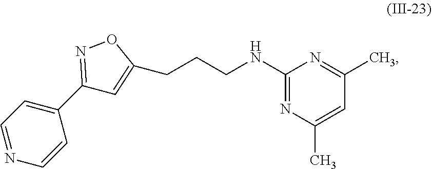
C1=CC(C2=NOC(CCCNC3=NC(C)=CC(C)=N3)=C2)=CC=N1
